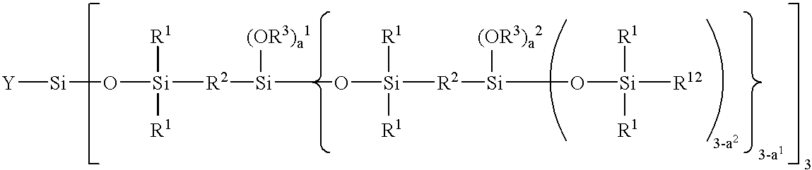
[Y][Si]O[Si]([R2][Si](O[Si]([R2][Si](O[Si]([R12])([R1])[R1])[(OR3)a2])([R1])[R1])[(OR3)a1])([R1])[R1]
